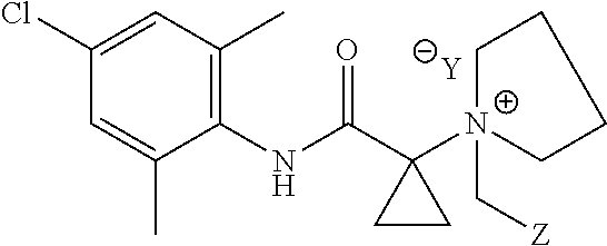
[Y].C1=C(C)C(NC(C2([N+]3(C[Z])CCCC3)CC2)=O)=C(C)C=C1Cl
